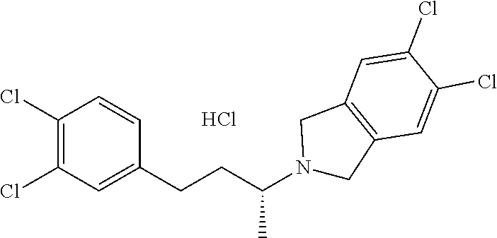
C1(Cl)=C(Cl)C=C(CCC(N2CC3=C(C2)C=C(Cl)C(Cl)=C3)C)C=C1.Cl
